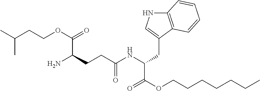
CC(CCOC(=O)C(CCC(NC(CC1=CNC2=C1C=CC=C2)C(OCCCCCCC)=O)=O)N)C
